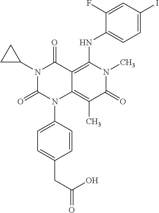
N1(C2CC2)C(=O)N(C2=CC=C(CC(O)=O)C=C2)C2=C(C)C(=O)N(C)C(NC3=CC=C(I)C=C3F)=C2C1=O
